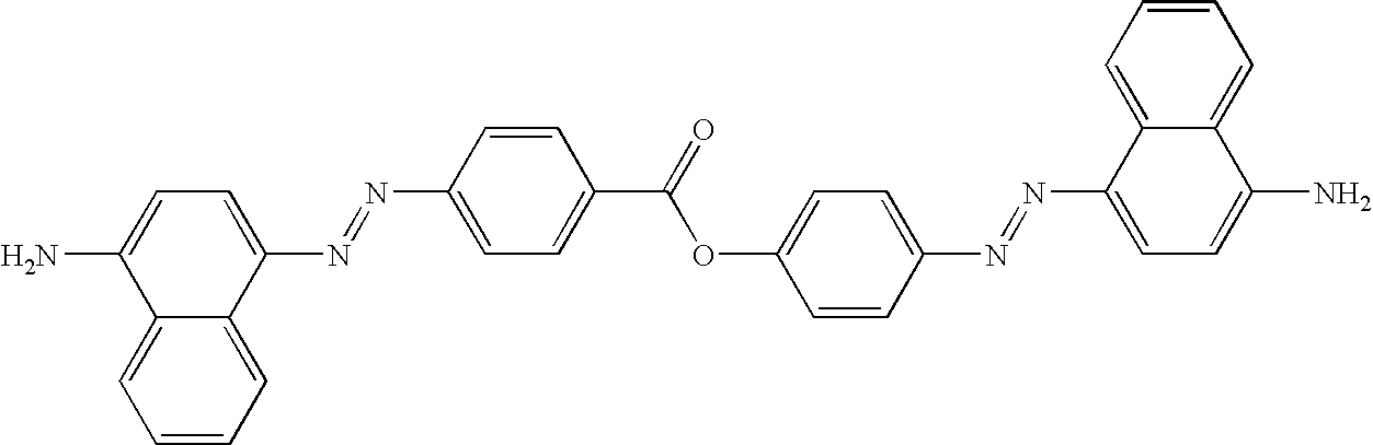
C1(N=NC2=CC=C(N)C3=CC=CC=C23)=CC=C(C(=O)OC2=CC=C(N=NC3=CC=C(N)C4=CC=CC=C34)C=C2)C=C1
